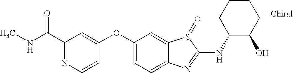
N1=C(C(NC)=O)C=C(OC2=CC=C3C(=C2)S(=O)C(NC2C(O)CCCC2)=N3)C=C1
